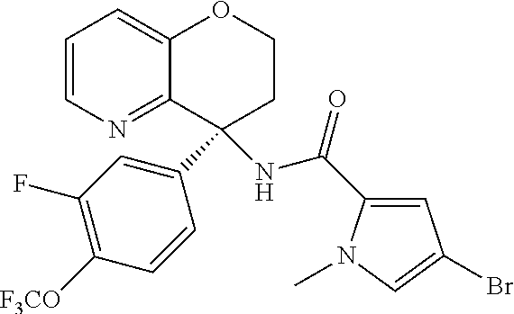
C1=CN=C2C(=C1)OCCC2(C1=CC(F)=C([F3CO])C=C1)NC(=O)C1=CC(Br)=CN1C
